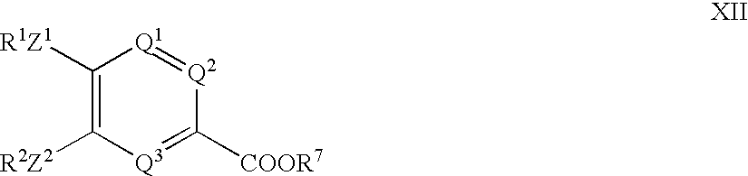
C1([R1Z1])=C([R2Z2])[Q3]=C([COOR7])[Q2]=[Q1]1
